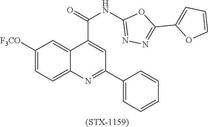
C1([F3CO])=CC=C2C(=C1)C(C(=O)NC1=NN=C(C3=CC=CO3)O1)=CC(C1=CC=CC=C1)=N2.[(STX-1159)]
